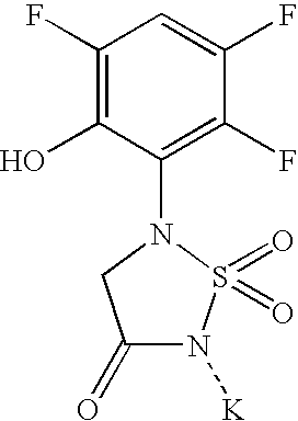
C1(F)=C(O)C(N2CC(=O)N([K])S2(=O)=O)=C(F)C(F)=C1
